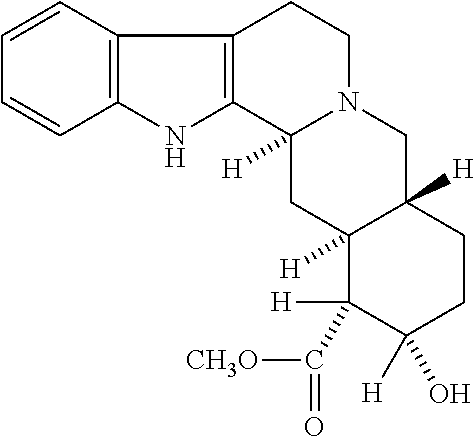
C12=C(C3([H])N(CC1)CC1([H])C([H])(C3)C(C(=O)[CH3O])([H])C([H])(O)CC1)NC1=C2C=CC=C1
